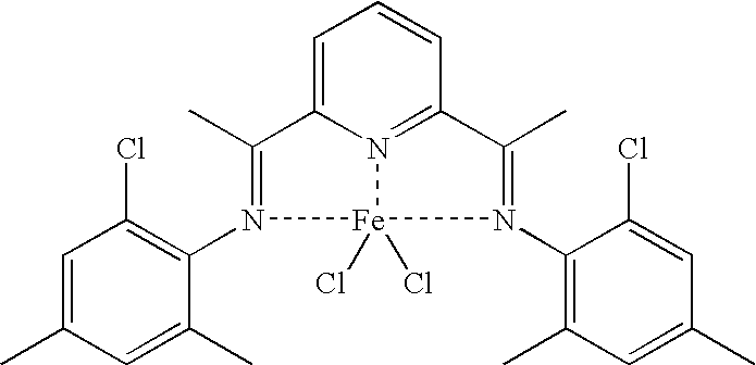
C1=C(C)C=C(C)C(N2=C(C)C3=CC=CC4=N3[Fe]2(Cl)(Cl)N(C2=C(C)C=C(C)C=C2Cl)=C4C)=C1Cl
